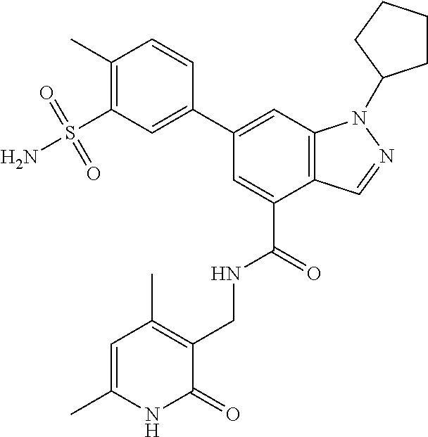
C1(C2=CC(S(N)(=O)=O)=C(C)C=C2)=CC2=C(C(C(=O)NCC3=C(C)C=C(C)NC3=O)=C1)C=NN2C1CCCC1
